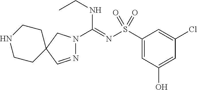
N1=CC2(CN1C(=NS(C1=CC(O)=CC(Cl)=C1)(=O)=O)NCC)CCNCC2
